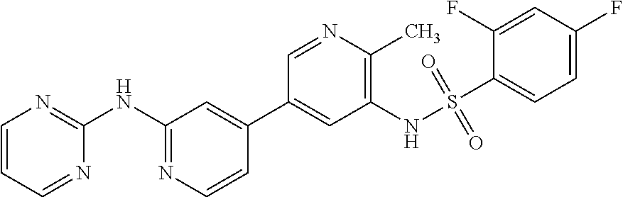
C1=CC=NC(NC2=NC=CC(C3=CC(NS(C4=CC=C(F)C=C4F)(=O)=O)=C(C)N=C3)=C2)=N1
